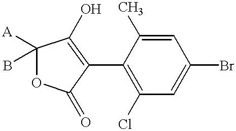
C1=C(C)C(C2=C(O)C([A])(B)OC2=O)=C(Cl)C=C1Br
